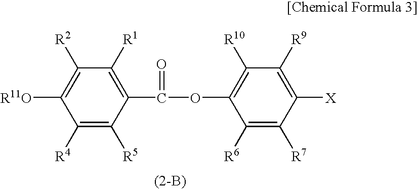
C1([R4])=C([R5])C(C(=O)OC2=C([R10])C([R9])=C([X])C([R7])=C2[R6])=C([R1])C([R2])=C1[R11O]
